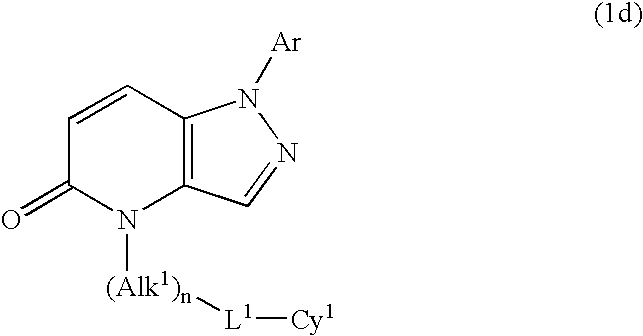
C1=CC2=C(N([(Alk1)n][L1][Cy1])C1=O)C=NN2[Ar]
